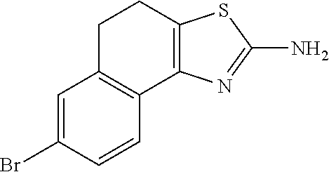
C1=C(Br)C=CC2=C1CCC1=C2N=C(N)S1
